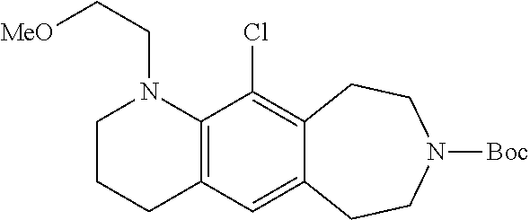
C1CCC2=C(C(Cl)=C3C(=C2)CCN([Boc])CC3)N1CC[MeO]
